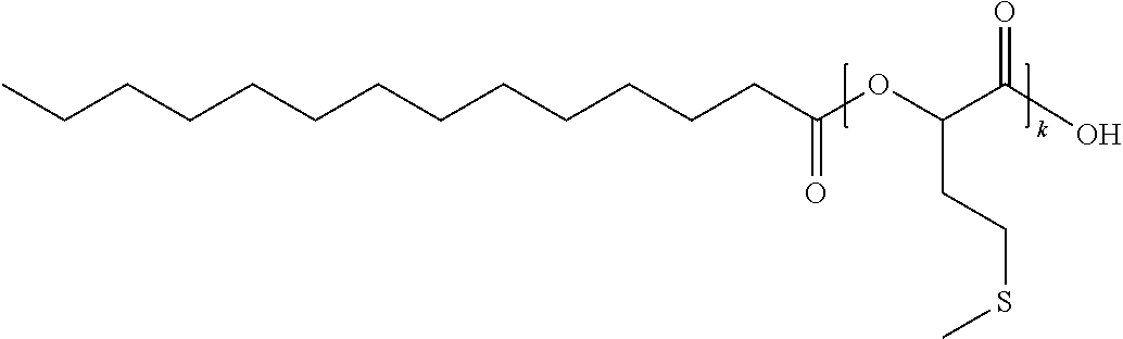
CCCCCCCCCCCCCC(OC(C(O)=O)CCSC)=O
